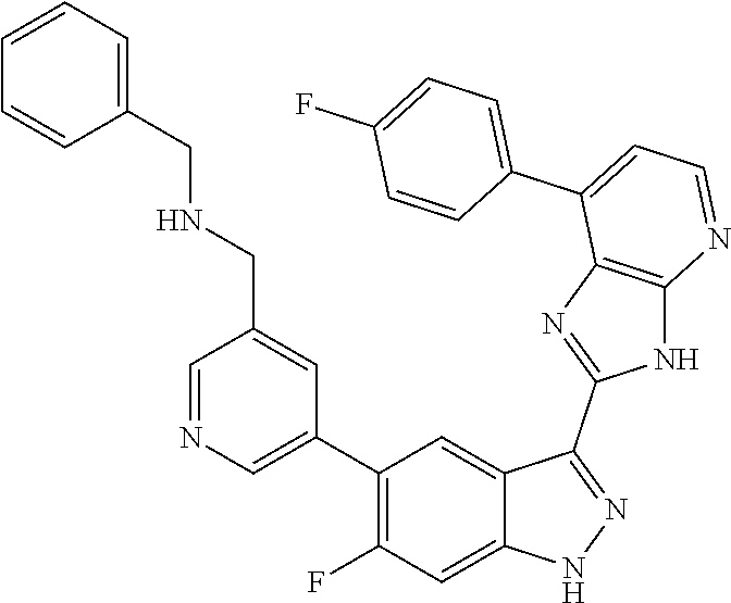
C1=NC=C(C2=C(F)C=C3C(=C2)C(C2=NC4=C(N2)N=CC=C4C2=CC=C(F)C=C2)=NN3)C=C1CNCC1=CC=CC=C1
